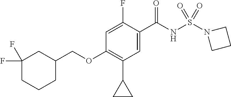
C(OC1=C(C2CC2)C=C(C(NS(N2CCC2)(=O)=O)=O)C(F)=C1)C1CC(F)(F)CCC1
